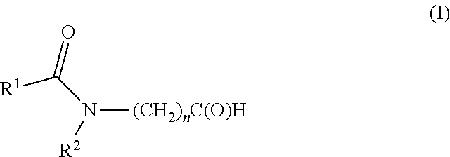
[R1]C(N([(CH2)nC(O)H])[R2])=O
